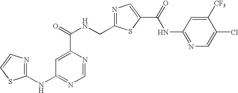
C1=NC(C(=O)NCC2=NC=C(C(NC3=NC=C(Cl)C([CF3])=C3)=O)S2)=CC(NC2=NC=CS2)=N1
